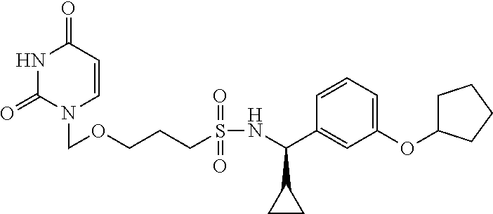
N1C(=O)N(COCCCS(NC(C2=CC(OC3CCCC3)=CC=C2)C2CC2)(=O)=O)C=CC1=O
